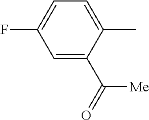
C1=C(C(=O)[Me])C(C)=CC=C1F
